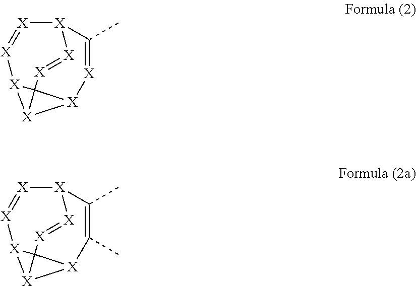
[X]1=[X][X]2[X]3[X]4C(C)=C(C)[X]1[X]=[X]C234.[X]1=[X][X]2[X]3[X]4[X]=C(C)[X]1[X]=[X]C234
